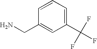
C1(C(F)(F)F)=CC=CC(CN)=C1
